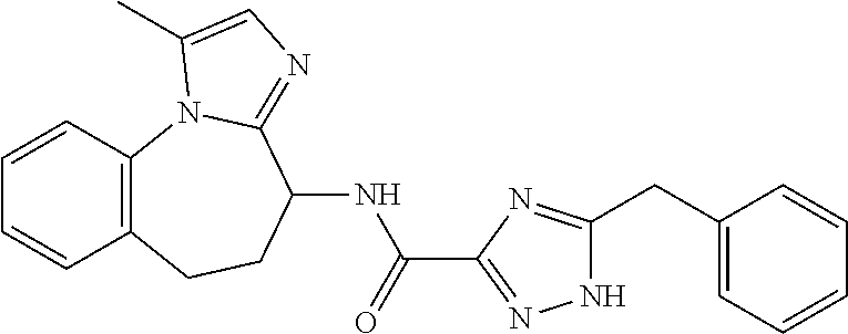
C1=CC2=C(C=C1)CCC(NC(C1=NNC(CC3=CC=CC=C3)=N1)=O)C1=NC=C(C)N21
